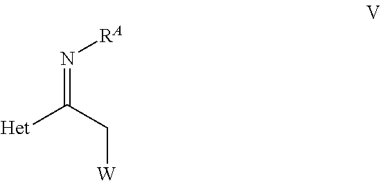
[Het]C(C[W])=N[RA]
